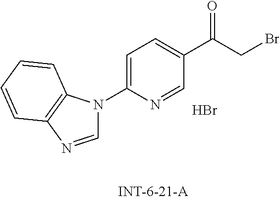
C1=NC2=C(N1C1=CC=C(C(CBr)=O)C=N1)C=CC=C2.Br
